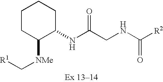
C1CC([NMe]C[R1])C(NC(CNC([R2])=O)=O)CC1
